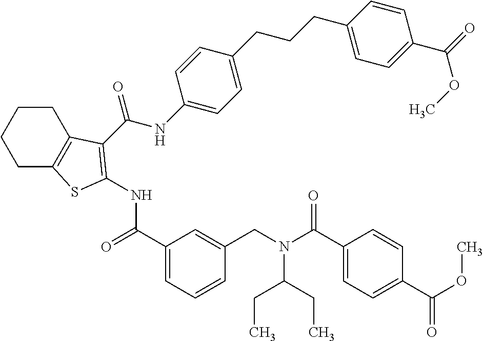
C1C2=C(CCC1)C(C(NC1=CC=C(CCCC3=CC=C(C(=O)OC)C=C3)C=C1)=O)=C(NC(C1=CC=CC(CN(C(C3=CC=C(C(=O)OC)C=C3)=O)C(CC)CC)=C1)=O)S2
